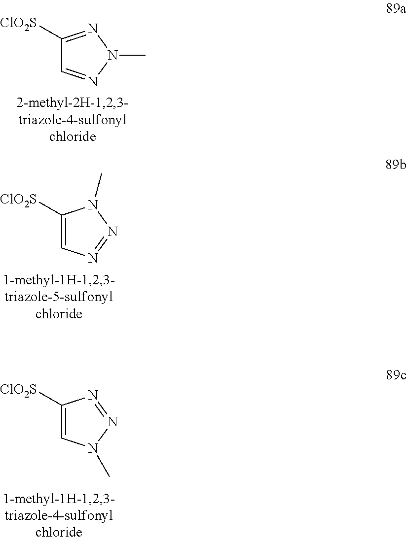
C1([ClO2S])=NN(C)N=C1.C1([ClO2S])=CN=NN1C.C1([ClO2S])=CN(C)N=N1
